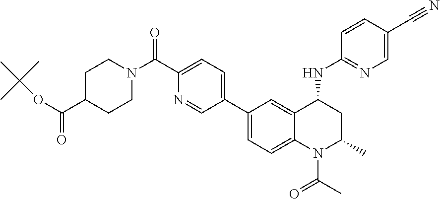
C1(C2=CC=C3C(=C2)C(NC2=NC=C(C#N)C=C2)CC(C)N3C(=O)C)=CC=C(C(N2CCC(C(OC(C)(C)C)=O)CC2)=O)N=C1
